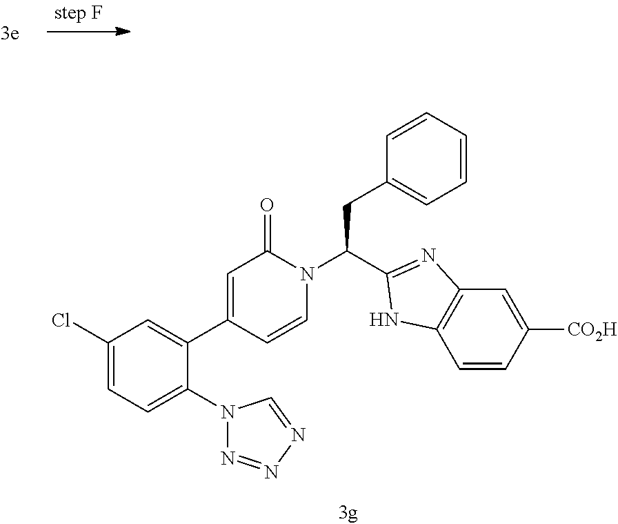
C1(Cl)=CC=C(N2N=NN=C2)C(C2=CC(=O)N(C(CC3=CC=CC=C3)C3=NC4=C(C=CC([CO2H])=C4)N3)C=C2)=C1
